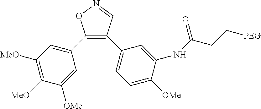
C1(C2=CC([MeO])=C([MeO])C([OMe])=C2)=C(C2=CC=C([OMe])C(NC(CC[PEG])=O)=C2)C=NO1
